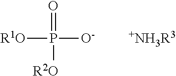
[R1O]P([O-])([R2O])=O.[+NH3R3]
